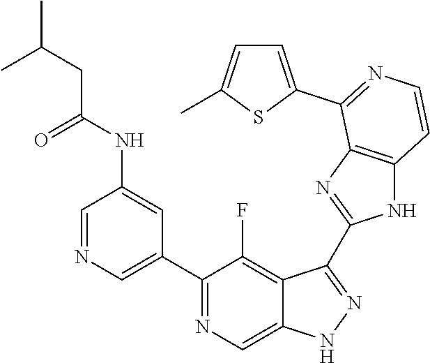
C1=NC=C(C2=NC=C3C(=C2F)C(C2=NC4=C(N2)C=CN=C4C2=CC=C(C)S2)=NN3)C=C1NC(CC(C)C)=O
